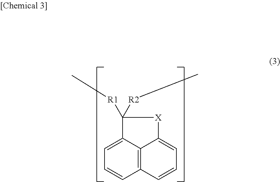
[R1](C1([R2]C)C2=CC=CC3=C2C(=CC=C3)[X]1)C
